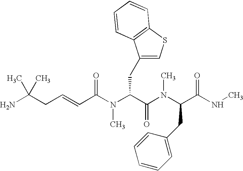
CC(CC=CC(=O)N(C(C(N(C)C(C(=O)NC)CC1=CC=CC=C1)=O)CC1=CSC2=C1C=CC=C2)C)(N)C
